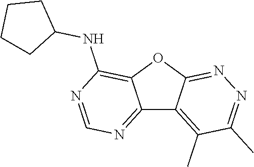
C12=NC=NC(NC3CCCC3)=C1OC1=NN=C(C)C(C)=C21
